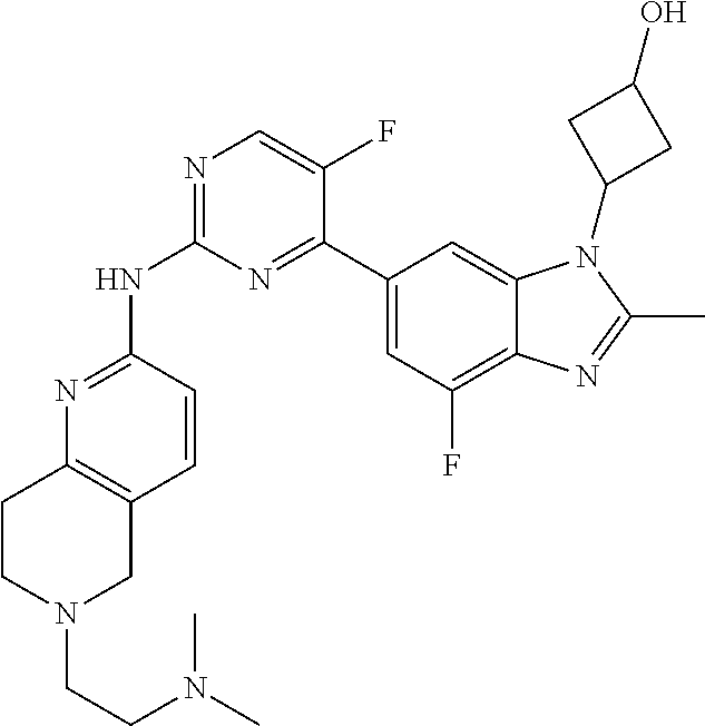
N1=C(NC2=NC=C(F)C(C3=CC(F)=C4C(=C3)N(C3CC(O)C3)C(C)=N4)=N2)C=CC2=C1CCN(CCN(C)C)C2
